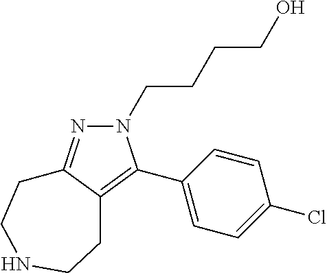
C1(C2=C3C(=NN2CCCCO)CCNCC3)=CC=C(Cl)C=C1
